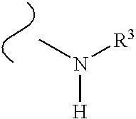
CN([R3])[H]
